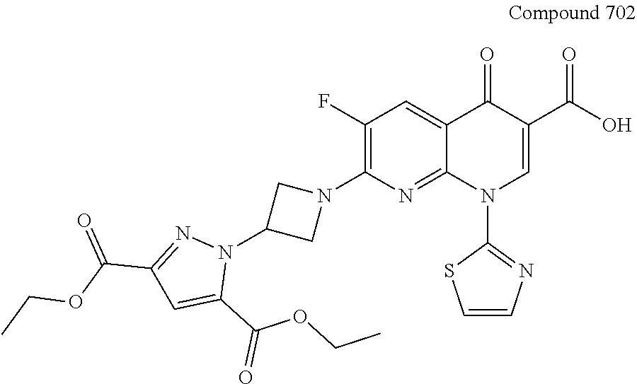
C1(F)=C(N2CC(N3N=C(C(OCC)=O)C=C3C(OCC)=O)C2)N=C2C(=C1)C(=O)C(C(O)=O)=CN2C1=NC=CS1
